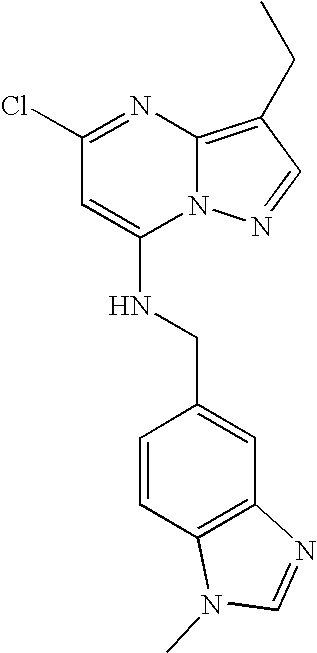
C1(Cl)=NC2=C(CC)C=NN2C(NCC2=CC3=C(C=C2)N(C)C=N3)=C1
